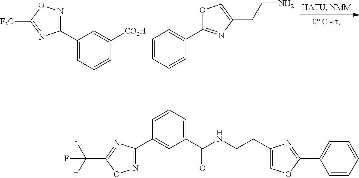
C1=CC=CC(C2=NC(CCN)=CO2)=C1.C1(C2=NOC([F3C])=N2)=CC=CC([CO2H])=C1.C1=CC=C(C(NCCC2=COC(C3=CC=CC=C3)=N2)=O)C=C1C1=NOC(C(F)(F)F)=N1
